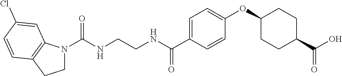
C(NCCNC(C1=CC=C(OC2CCC(C(O)=O)CC2)C=C1)=O)(=O)N1CCC2=C1C=C(Cl)C=C2
